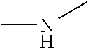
CNC
